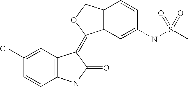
C12=C(C(=C3C4=C(C=CC(NS(C)(=O)=O)=C4)CO3)C(=O)N1)C=C(Cl)C=C2
